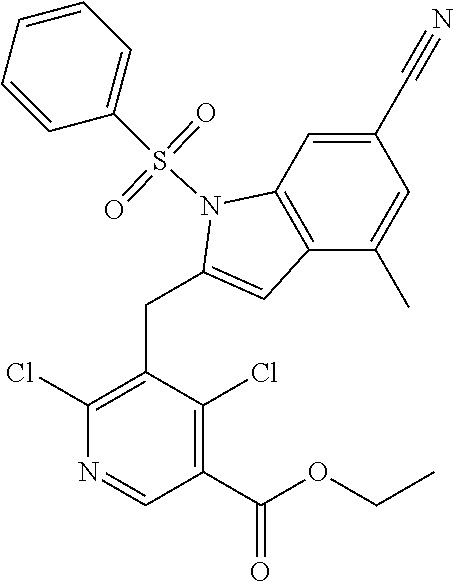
C1(Cl)=C(CC2=CC3=C(N2S(C2=CC=CC=C2)(=O)=O)C=C(C#N)C=C3C)C(Cl)=C(C(OCC)=O)C=N1
